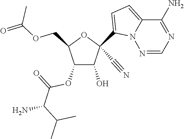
O(CC1C(OC(=O)C(C(C)C)N)C(O)C(C#N)(C2=CC=C3N2N=CN=C3N)O1)C(=O)C
